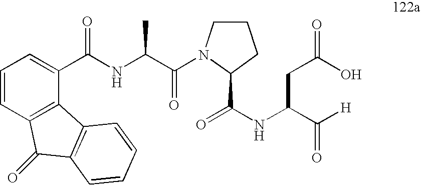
C1=CC2=C(C(C(NC(C(=O)N3CCCC3C(NC(C([H])=O)CC(O)=O)=O)C)=O)=C1)C1=C(C2=O)C=CC=C1
